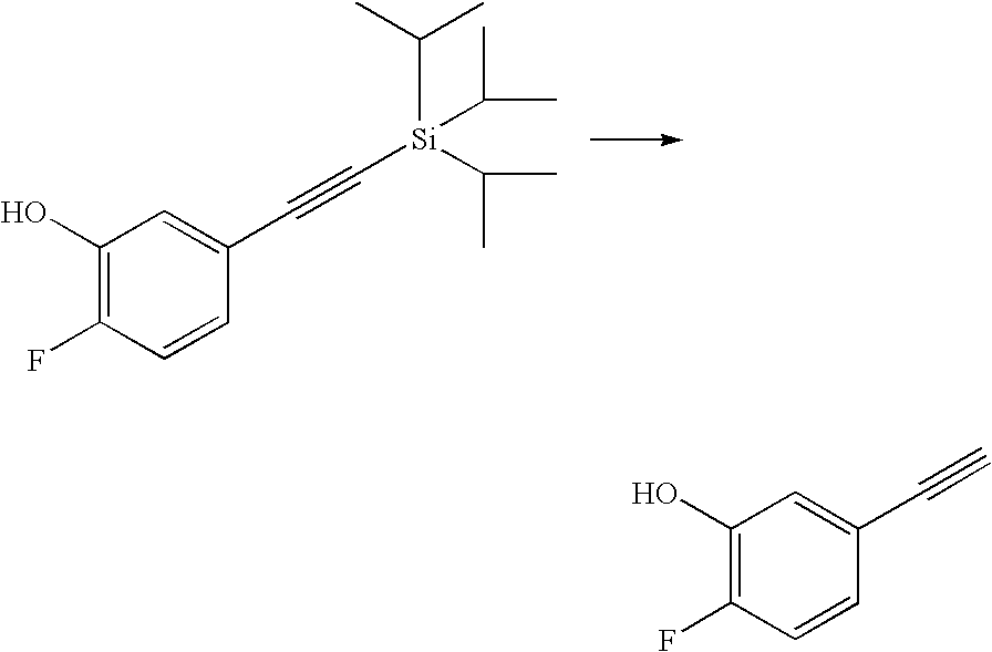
C1(O)=C(F)C=CC(C#C[Si](C(C)C)(C(C)C)C(C)C)=C1.C1(O)=C(F)C=CC(C#C)=C1
